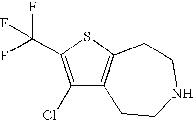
C1(Cl)=C(C(F)(F)F)SC2=C1CCNCC2
